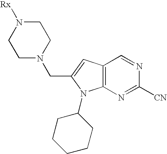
C1N(CC2=CC3=C(N2C2CCCCC2)N=C([CN])N=C3)CCN([Rx])C1
